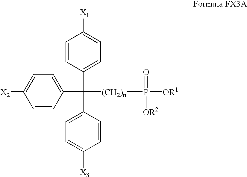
C1=CC(C(C2=CC=C([X3])C=C2)(C2=CC=C([X2])C=C2)[(CH2)n]P([OR1])(=O)[OR2])=CC=C1[X1]
